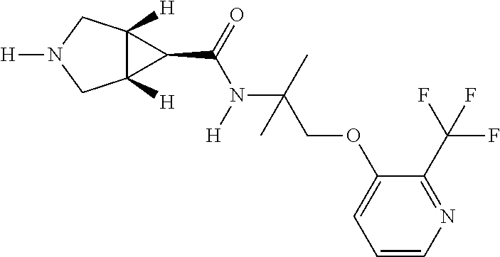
C12([H])C([H])(CN([H])C1)C2C(=O)N([H])C(C)(COC1=CC=CN=C1C(F)(F)F)C
